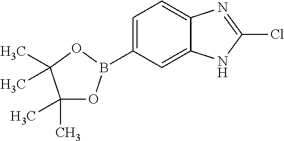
C1=C(B2OC(C)(C)C(C)(C)O2)C=C2C(=C1)N=C(Cl)N2
